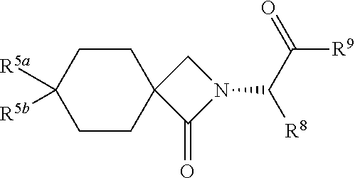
C1CC([R5a])([R5b])CCC12C(=O)N(C(C([R9])=O)[R8])C2
